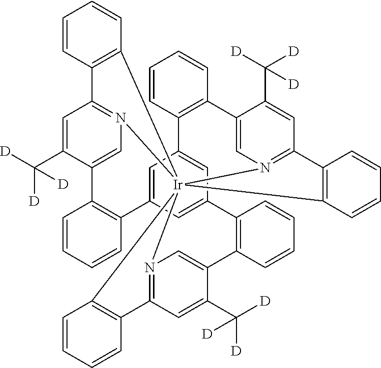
C12=CN3=C(C=C1C([D])([D])[D])C1=C(C=CC=C1)[Ir]3145N3=C(C=C(C([D])([D])[D])C(=C3)C3=C(C6=CC(=CC(=C6)C6=C2C=CC=C6)C2=C(C=CC=C2)C2=CN1=C(C=C2C([D])([D])[D])C1=C4C=CC=C1)C=CC=C3)C1=C5C=CC=C1
